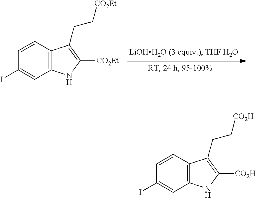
C1=CC2=C(C=C1I)NC([CO2Et])=C2CC[CO2Et].C1=CC2=C(C=C1I)NC([CO2H])=C2CC[CO2H]
